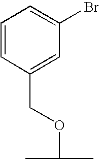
C1=CC(COC(C)C)=CC(Br)=C1
